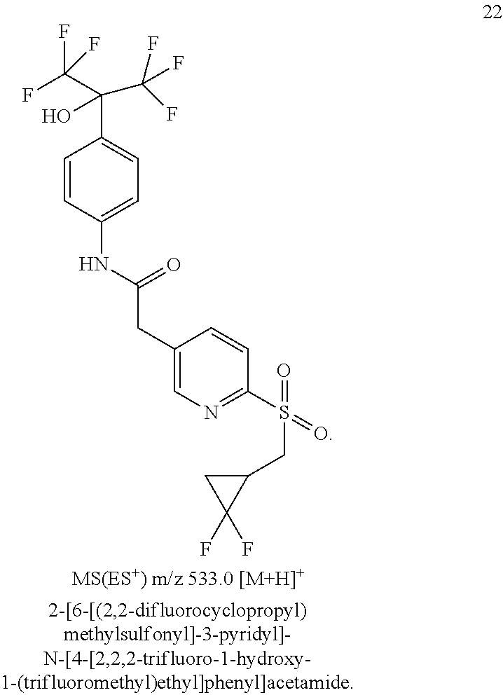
C1=CC(NC(CC2=CN=C(S(CC3CC3(F)F)(=O)=O)C=C2)=O)=CC=C1C(C(F)(F)F)(C(F)(F)F)O
